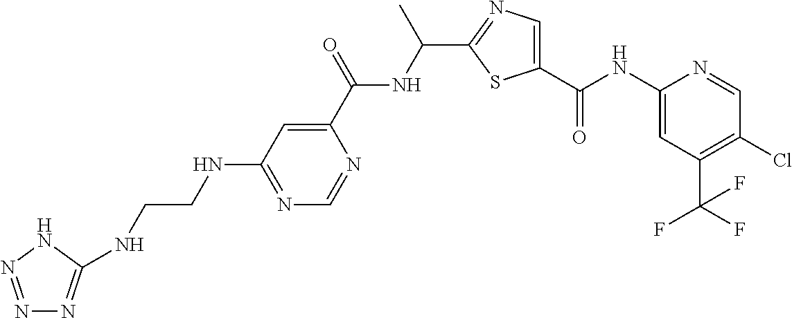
N(C1=NC=NC(C(=O)NC(C)C2=NC=C(C(=O)NC3=CC(C(F)(F)F)=C(Cl)C=N3)S2)=C1)CCNC1=NN=NN1
